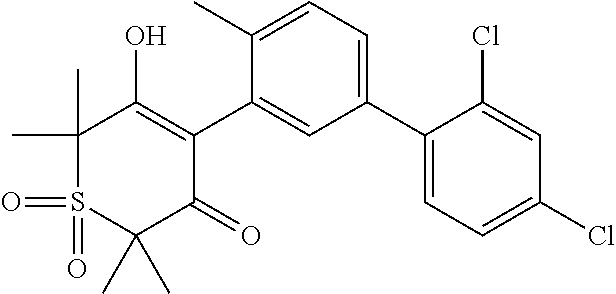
C1(C)(C)S(=O)(=O)C(C)(C)C(=O)C(C2=CC(C3=CC=C(Cl)C=C3Cl)=CC=C2C)=C1O
